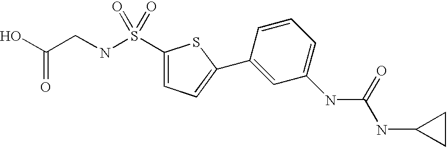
OC(CNS(C1=CC=C(C2=CC(NC(NC3CC3)=O)=CC=C2)S1)(=O)=O)=O
